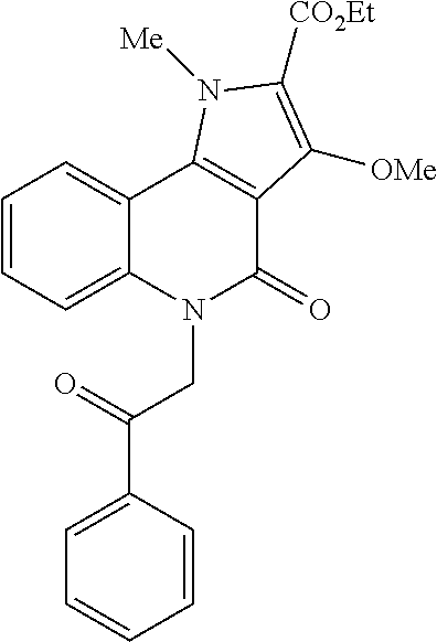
C1=CC=C2C(=C1)C1=C(C(=O)N2CC(=O)C2=CC=CC=C2)C([OMe])=C([CO2Et])N1[Me]
